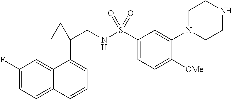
C1(F)=CC=C2C(=C1)C(C1(CNS(C3=CC=C([OMe])C(N4CCNCC4)=C3)(=O)=O)CC1)=CC=C2
